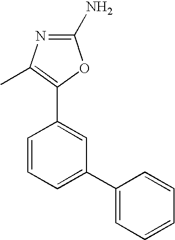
N1=C(N)OC(C2=CC(C3=CC=CC=C3)=CC=C2)=C1C
